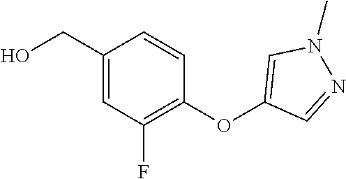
C1(CO)=CC(F)=C(OC2=CN(C)N=C2)C=C1
